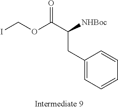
ICOC(C([NHBoc])CC1=CC=CC=C1)=O
